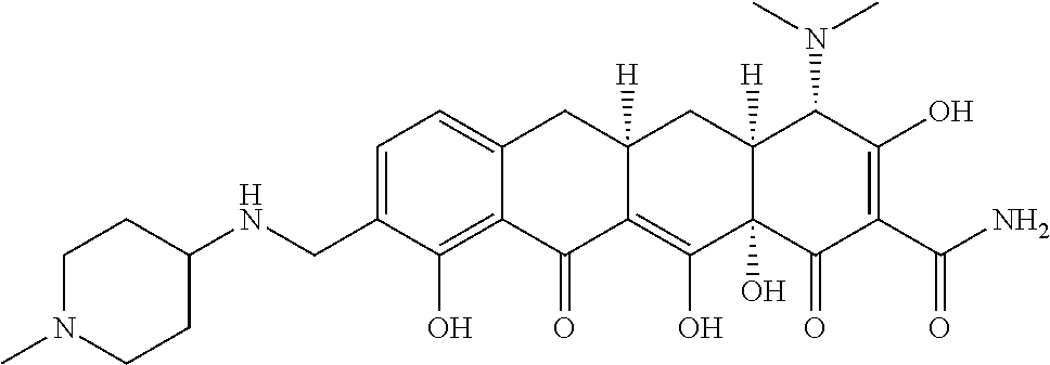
C1=C(CNC2CCN(C)CC2)C(O)=C2C(=C1)CC1([H])C(=C(O)C3(O)C([H])(C1)C(N(C)C)C(O)=C(C(N)=O)C3=O)C2=O
